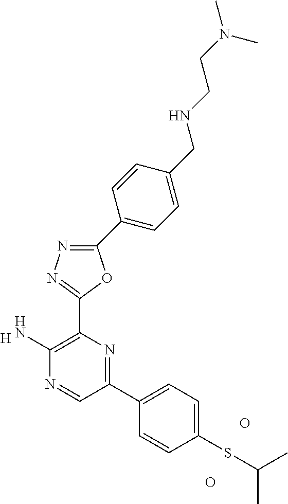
[H].C1(N)=C(C2=NN=C(C3=CC=C(CNCCN(C)C)C=C3)O2)N=C(C2=CC=C(SC(C)C)C=C2)C=N1.O.O
